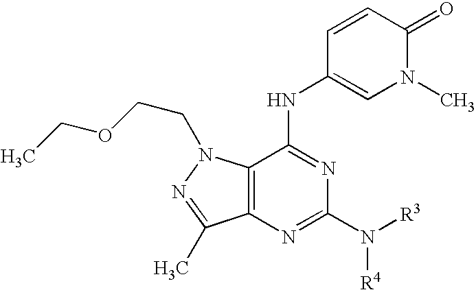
C12=C(N=C(N([R4])[R3])N=C1NC1=CN(C)C(=O)C=C1)C(C)=NN2CCOCC
